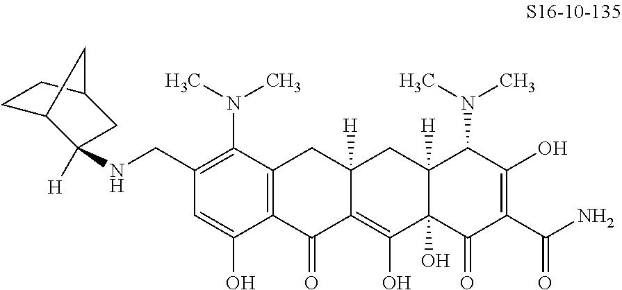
C1(CNC2([H])C3CCC(C2)C3)=C(N(C)C)C2=C(C(O)=C1)C(=O)C1=C(O)C3(O)C([H])(CC1([H])C2)C(N(C)C)C(O)=C(C(N)=O)C3=O
